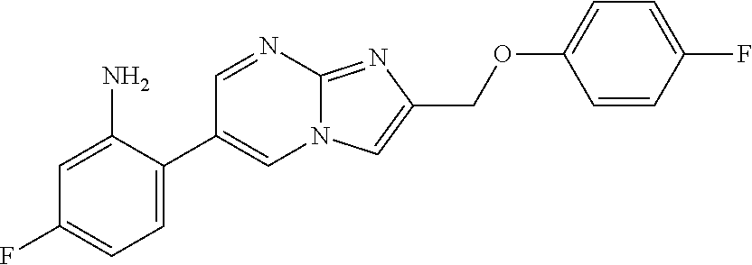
C1=C(C2=CN3C(=NC(COC4=CC=C(F)C=C4)=C3)N=C2)C(N)=CC(F)=C1
